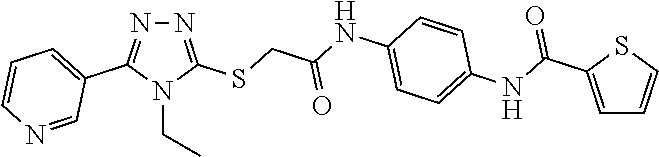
N1=C(SCC(NC2=CC=C(NC(=O)C3=CC=CS3)C=C2)=O)N(CC)C(C2=CC=CN=C2)=N1
